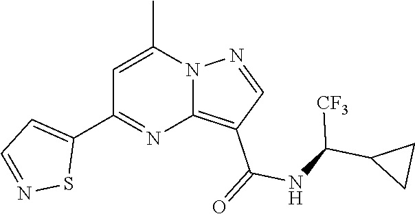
C12=C(C(=O)NC(C3CC3)[CF3])C=NN1C(C)=CC(C1=CC=NS1)=N2
